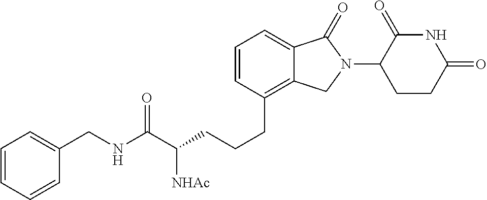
C(CCC1=C2C(=CC=C1)C(=O)N(C1C(=O)NC(=O)CC1)C2)C(C(NCC1=CC=CC=C1)=O)[NHAc]
